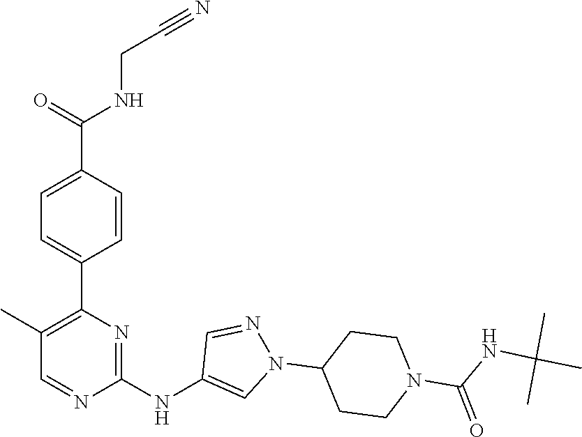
C1(C2=C(C)C=NC(NC3=CN(C4CCN(C(NC(C)(C)C)=O)CC4)N=C3)=N2)=CC=C(C(NCC#N)=O)C=C1
